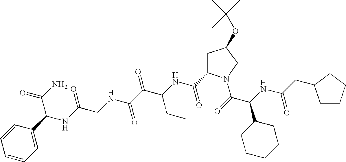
C(NC(C(=O)N1CC(OC(C)(C)C)CC1C(NC(C(C(NCC(NC(C(N)=O)C1=CC=CC=C1)=O)=O)=O)CC)=O)C1CCCCC1)(=O)CC1CCCC1
